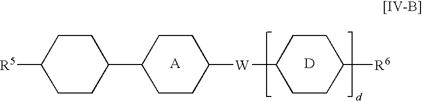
C1CC(C2CCC([R5])CC2)CCC1[W]C1CCC([R6])CC1.[A].[D]
